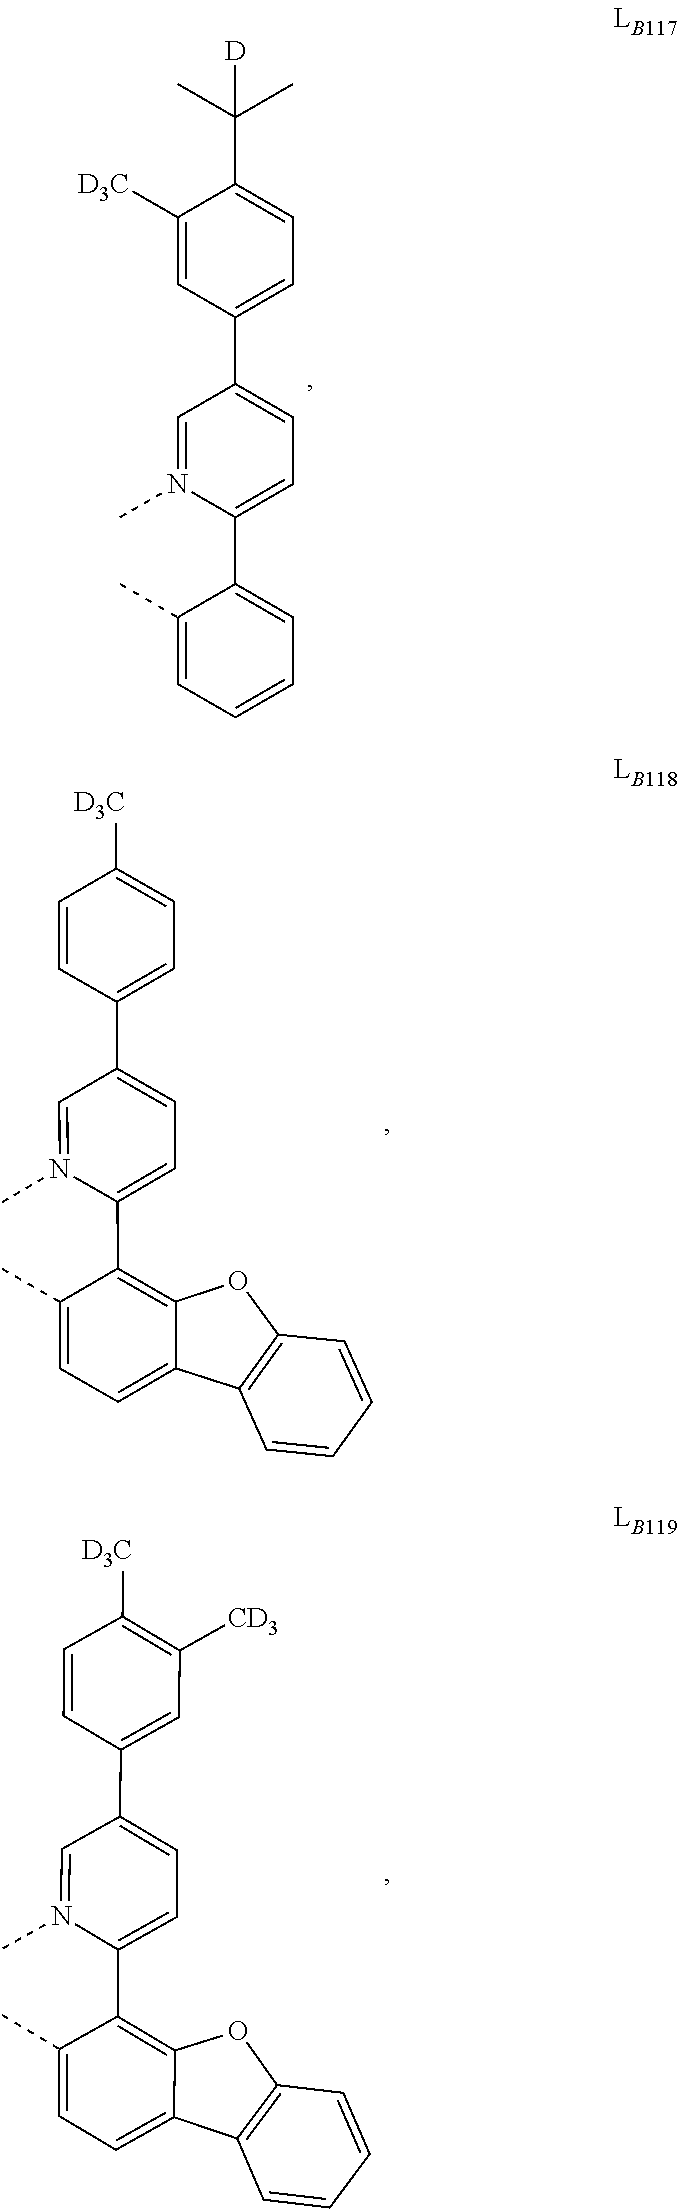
C1=C([D3C])C(C(C)([D])C)=CC=C1C1=CC=C(C2=CC=CC=C2C)N(C)=C1.C1([D3C])=CC=C(C2=CC=C(C3=C4C(=CC=C3C)C3=C(O4)C=CC=C3)N(C)=C2)C=C1.C1=CC([D3C])=C([CD3])C=C1C1=CC=C(C2=C3C(=CC=C2C)C2=C(O3)C=CC=C2)N(C)=C1
